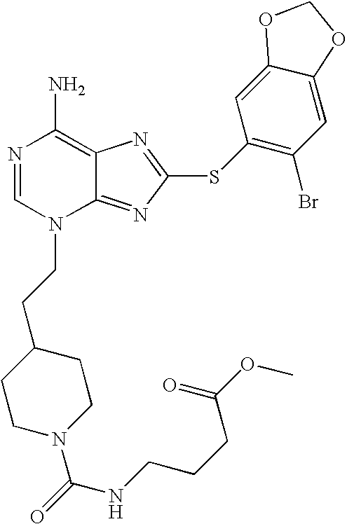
N1=CN(CCC2CCN(C(=O)NCCCC(=O)OC)CC2)C2=NC(SC3=C(Br)C=C4C(=C3)OCO4)=NC2=C1N
